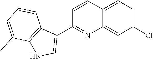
C1=CC2=CC=C(Cl)C=C2N=C1C1=CNC2=C1C=CC=C2C
